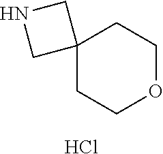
C12(CCOCC1)CNC2.Cl
